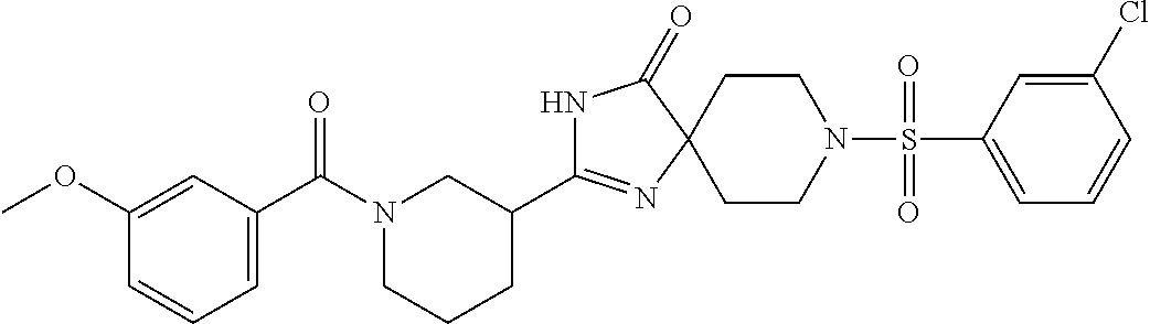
C1CN(S(C2=CC=CC(Cl)=C2)(=O)=O)CCC12N=C(C1CN(C(C3=CC=CC(OC)=C3)=O)CCC1)NC2=O
